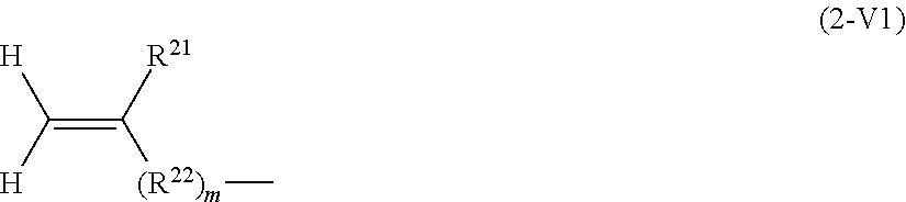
C(=C([R21])[(R22)m]C)([H])[H]
